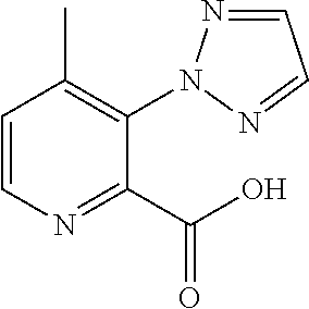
C1=CN=C(C(O)=O)C(N2N=CC=N2)=C1C
